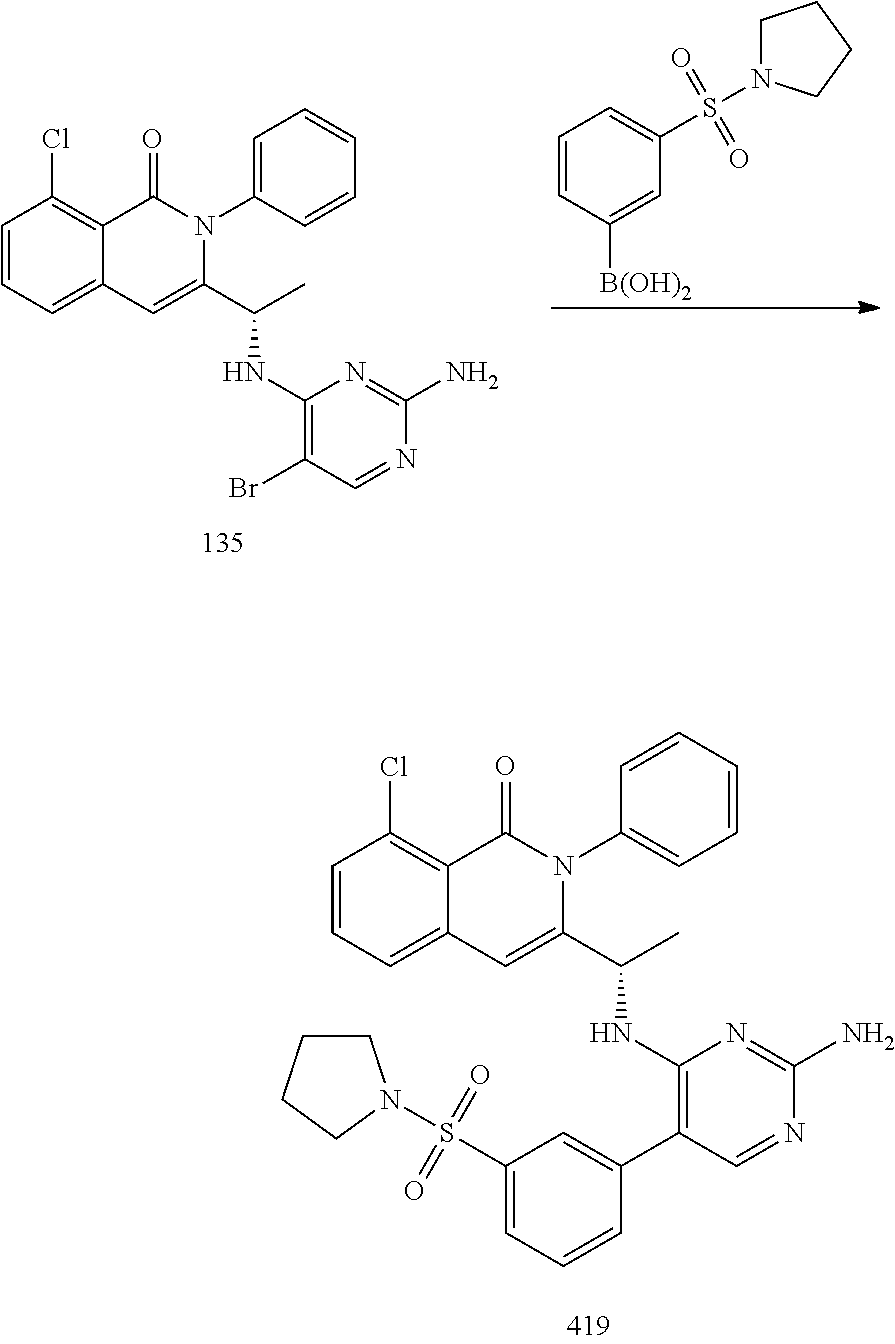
C1=CC=C2C(=C1Cl)C(=O)N(C1=CC=CC=C1)C(C(C)NC1=C(Br)C=NC(N)=N1)=C2.C1=CC([B(OH)2])=CC(S(=O)(=O)N2CCCC2)=C1.C1=CC=C2C(=C1Cl)C(=O)N(C1=CC=CC=C1)C(C(C)NC1=C(C3=CC(S(=O)(=O)N4CCCC4)=CC=C3)C=NC(N)=N1)=C2
